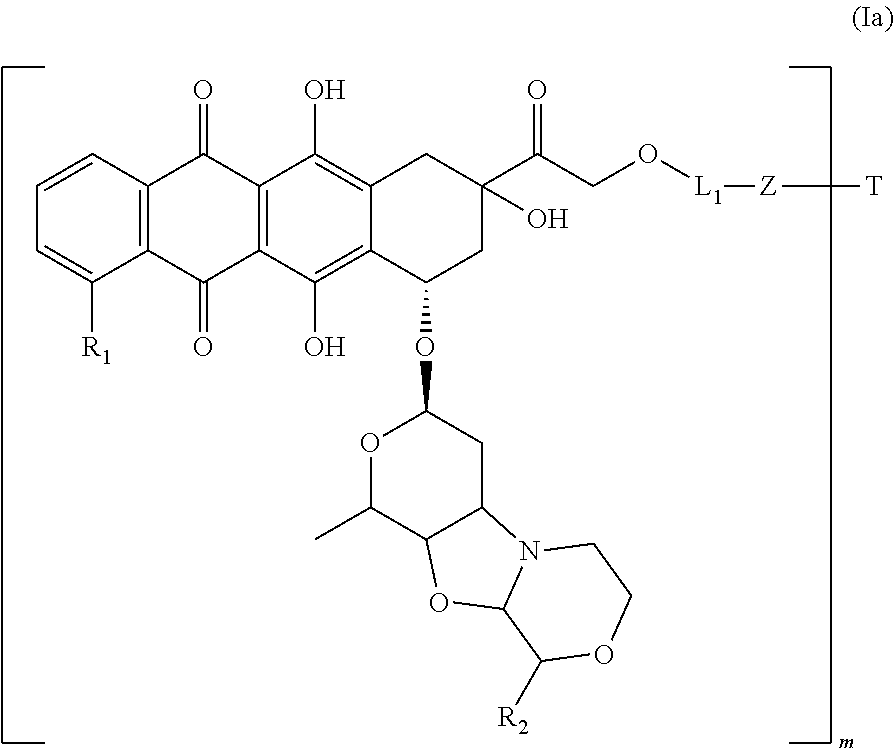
C12=C(C(=O)C3=C(C1=O)C(O)=C1C(=C3O)C(OC3OC(C)C4C(C3)N3C(O4)C([R2])OCC3)CC(O)(C(CO[L1][Z][T])=O)C1)C([R1])=CC=C2
